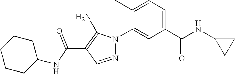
C(C1=C(N)N(C2=CC(C(NC3CC3)=O)=CC=C2C)N=C1)(=O)NC1CCCCC1
